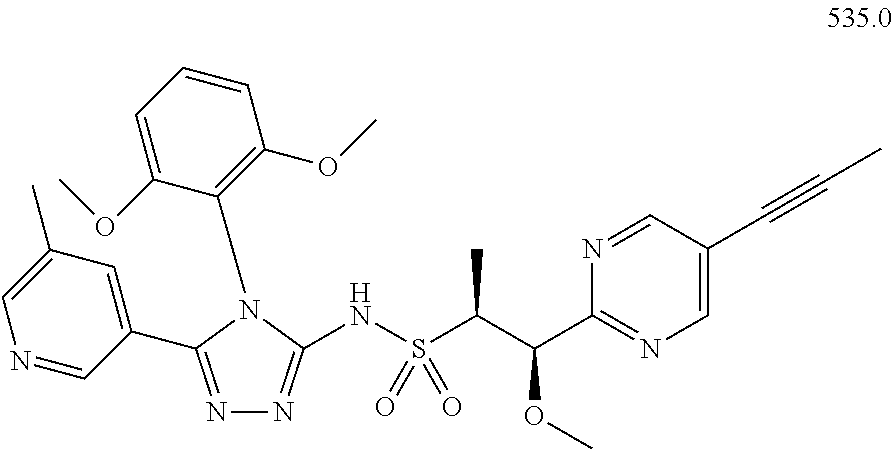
N(S(C(C(C1=NC=C(C#CC)C=N1)OC)C)(=O)=O)C1=NN=C(C2=CC(C)=CN=C2)N1C1=C(OC)C=CC=C1OC
